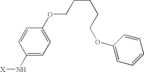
C1=CC(N[X])=CC=C1OCCCCCOC1=CC=CC=C1
